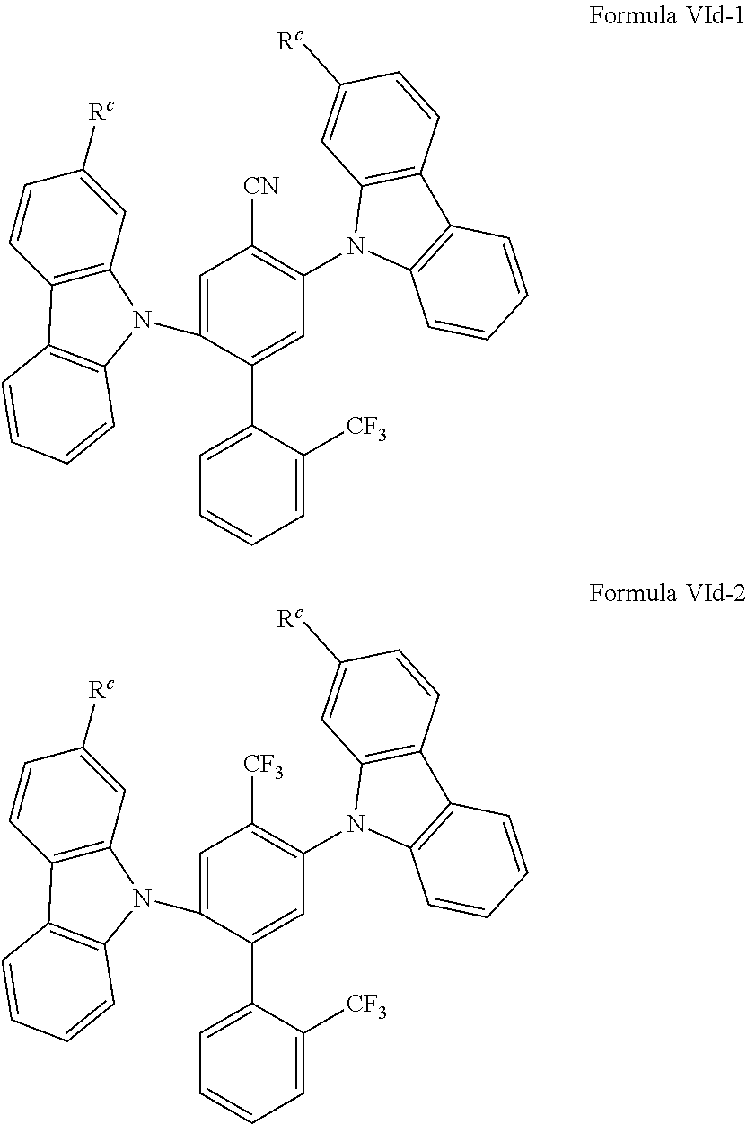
C1=C(N2C3=C(C=CC([Rc])=C3)C3=C2C=CC=C3)C(C2=CC=CC=C2[CF3])=CC(N2C3=C(C4=C2C=C([Rc])C=C4)C=CC=C3)=C1[CN].C1=C(N2C3=C(C=CC([Rc])=C3)C3=C2C=CC=C3)C(C2=CC=CC=C2[CF3])=CC(N2C3=C(C4=C2C=C([Rc])C=C4)C=CC=C3)=C1[CF3]
